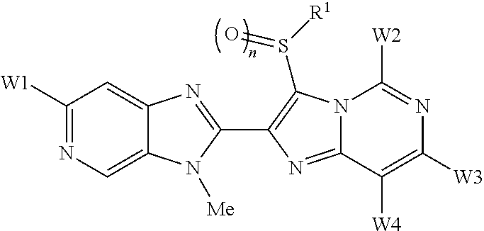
C12=CN=C([W1])C=C1N=C(C1=C(S([R1])=O)N3C(=N1)C([W4])=C([W3])N=C3[W2])N2[Me]
